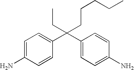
C(C1=CC=C(N)C=C1)(C1=CC=C(N)C=C1)(CC)CCCCC
